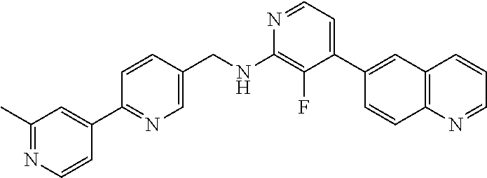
N1=CC=C(C2=CC3=C(C=C2)N=CC=C3)C(F)=C1NCC1=CN=C(C2=CC(C)=NC=C2)C=C1
